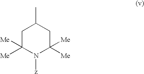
C1([Me])([Me])N([z])C([Me])([Me])CC(C)C1
